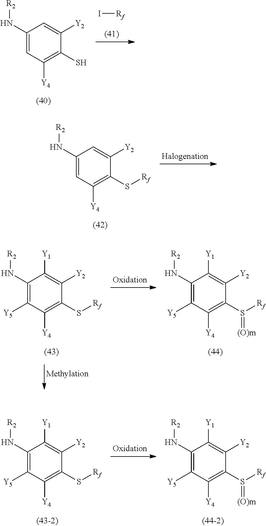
C1(N[R2])=CC([Y4])=C(S)C([Y2])=C1.I[Rf].C1(N[R2])=CC([Y4])=C(S[Rf])C([Y2])=C1.C1(N[R2])=C([Y5])C([Y4])=C(S([Rf])=[(O)m])C([Y2])=C1[Y1].C1(N[R2])=C([Y5])C([Y4])=C(S[Rf])C([Y2])=C1[Y1].C1(N[R2])=C([Y5])C([Y4])=C(S([Rf])=[(O)m])C([Y2])=C1[Y1].C1(N[R2])=C([Y5])C([Y4])=C(S[Rf])C([Y2])=C1[Y1]
